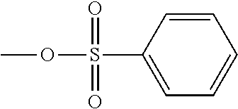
O(S(C1=CC=CC=C1)(=O)=O)C
